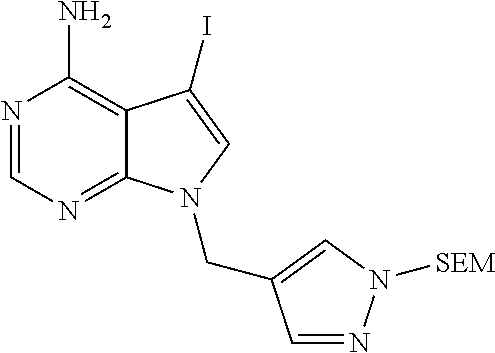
C12=C(N)N=CN=C1N(CC1=CN([SEM])N=C1)C=C2I
